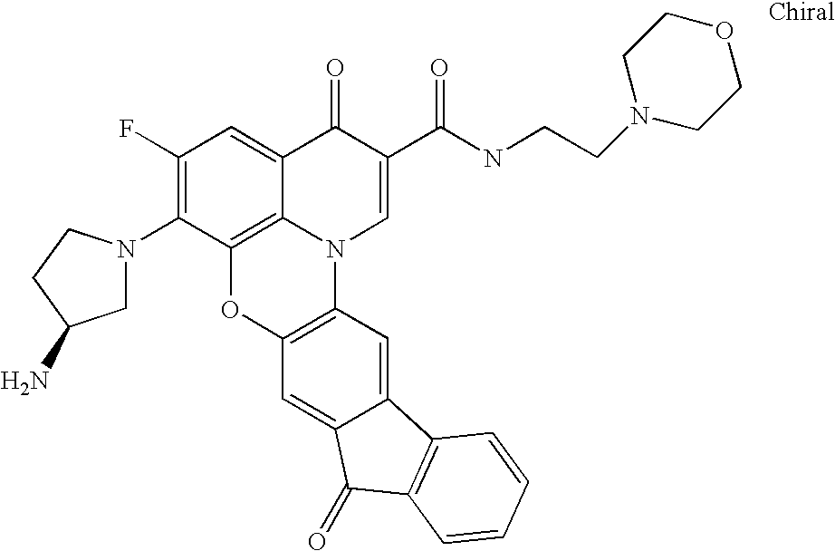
C1(F)=C(N2CC(N)CC2)C2=C3C(=C1)C(=O)C(C(NCCN1CCOCC1)=O)=CN3C1=C(O2)C=C2C(=C1)C1=C(C2=O)C=CC=C1
